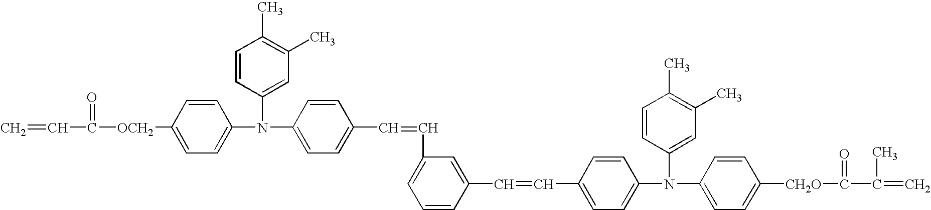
C=CC(=O)[OCH2]C1=CC=C(N(C2=CC(C)=C(C)C=C2)C2=CC=C(C=CC3=CC=CC(C=CC4=CC=C(N(C5=CC(C)=C(C)C=C5)C5=CC=C([CH2O]C(=O)C(C)=C)C=C5)C=C4)=C3)C=C2)C=C1
